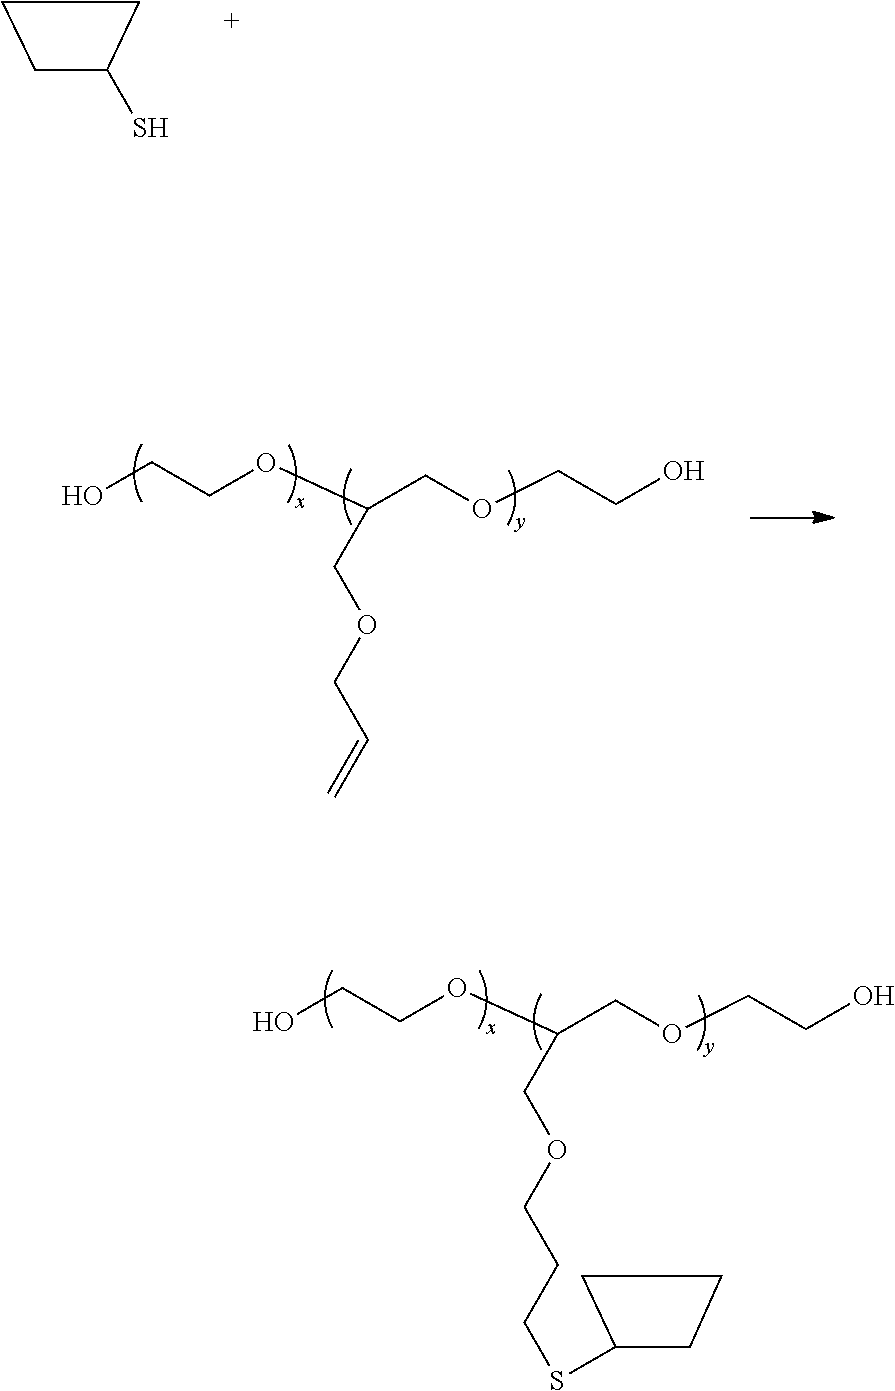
C1CC(S)C1.OCCOC(COCCO)COCC=C.OCCOC(COCCO)COCCCSC1CCC1
